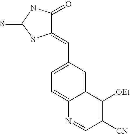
C1(=CC2=CC=C3C(=C2)C([OEt])=C([CN])C=N3)C(=O)NC(=S)S1
